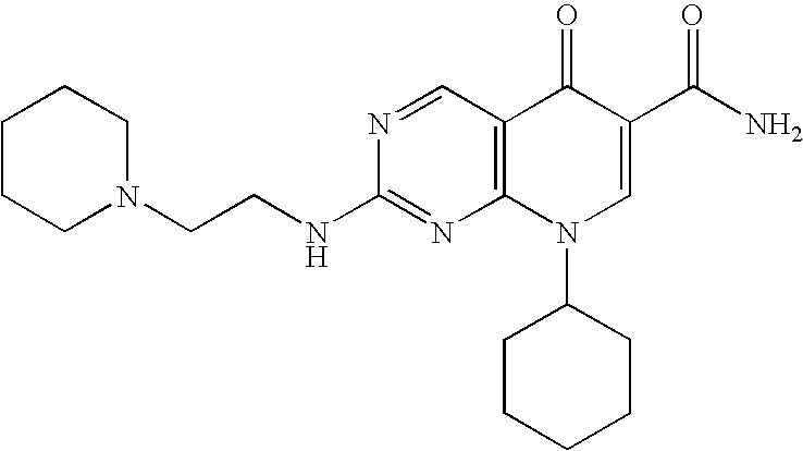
N1(CCNC2=NC3=C(C=N2)C(=O)C(C(N)=O)=CN3C2CCCCC2)CCCCC1
